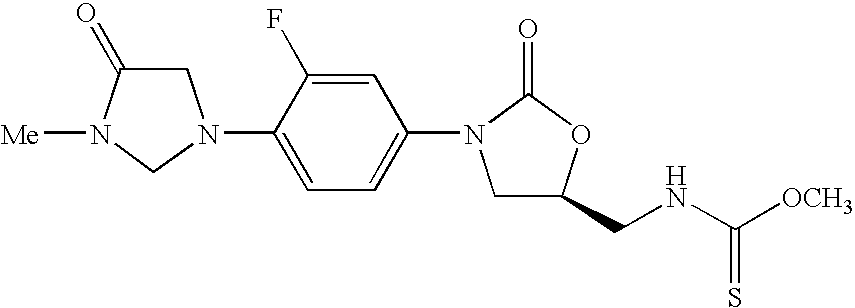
C1C(=O)N([Me])CN1C1=CC=C(N2CC(CNC([OCH3])=S)OC2=O)C=C1F
